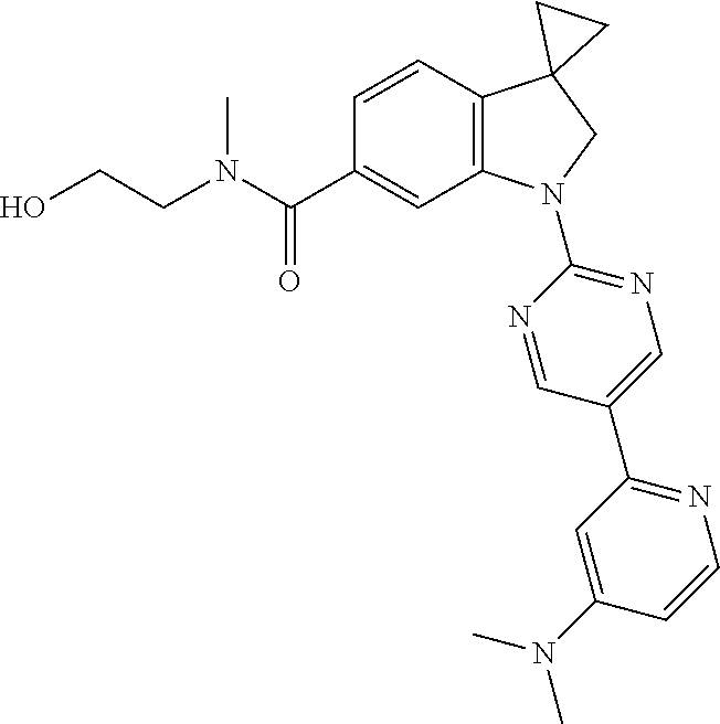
C1=C(N(C)C)C=CN=C1C1=CN=C(N2C3=C(C=CC(C(N(C)CCO)=O)=C3)C3(C2)CC3)N=C1
